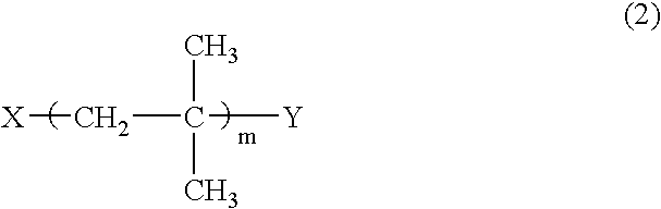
C(C([Y])(C)C)[X]
